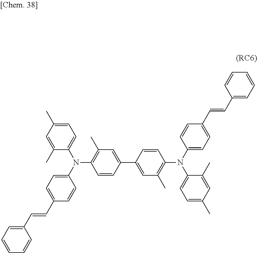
C(=CC1=CC=C(N(C2=CC=C(C)C=C2C)C2=C(C)C=C(C3=CC(C)=C(N(C4=CC=C(C=CC5=CC=CC=C5)C=C4)C4=CC=C(C)C=C4C)C=C3)C=C2)C=C1)C1=CC=CC=C1
